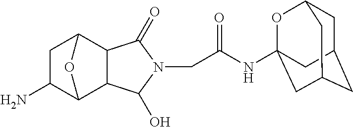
C1(O)N(CC(NC23OC4CC(CC(C2)C4)C3)=O)C(=O)C2C3CC(N)C(C12)O3
